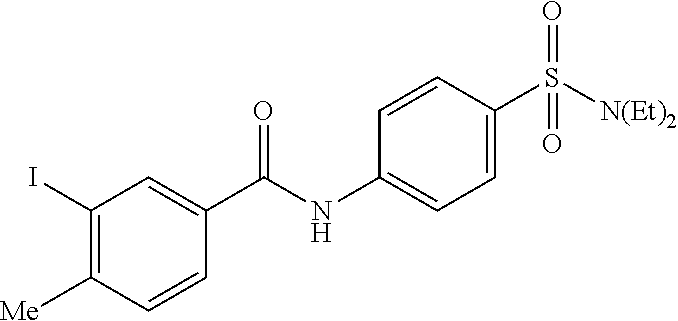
C1=CC(S([N(Et)2])(=O)=O)=CC=C1NC(=O)C1=CC(I)=C([Me])C=C1
